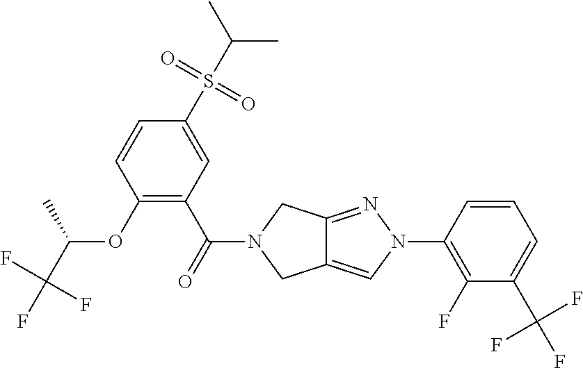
O(C1=C(C(=O)N2CC3=CN(C4=C(F)C(C(F)(F)F)=CC=C4)N=C3C2)C=C(S(C(C)C)(=O)=O)C=C1)C(C(F)(F)F)C
